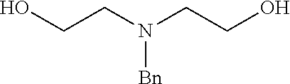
OCCN(CCO)[Bn]
